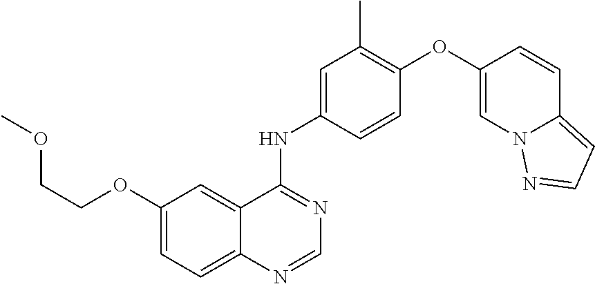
C12=CC=C(OCCOC)C=C1C(NC1=CC(C)=C(OC3=CN4C(=CC=N4)C=C3)C=C1)=NC=N2
